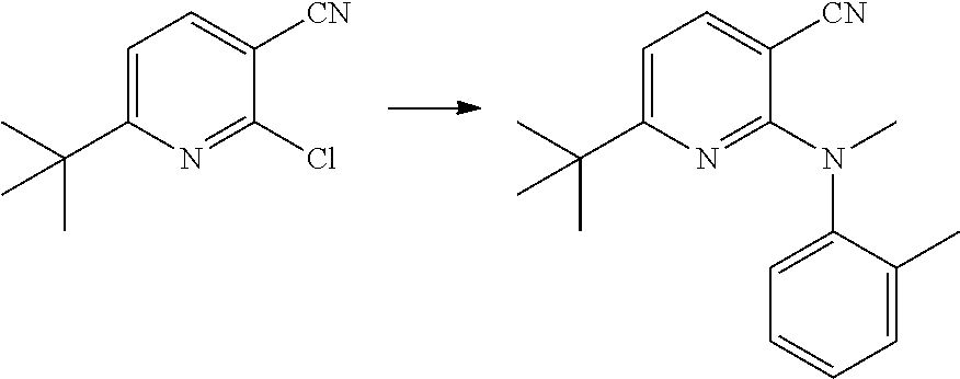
C1=C(C(C)(C)C)N=C(Cl)C([CN])=C1.C1=C(C(C)(C)C)N=C(N(C)C2=CC=CC=C2C)C([CN])=C1
